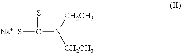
C(N([CH2CH3])[CH2CH3])(=S)[Na+ -S]
